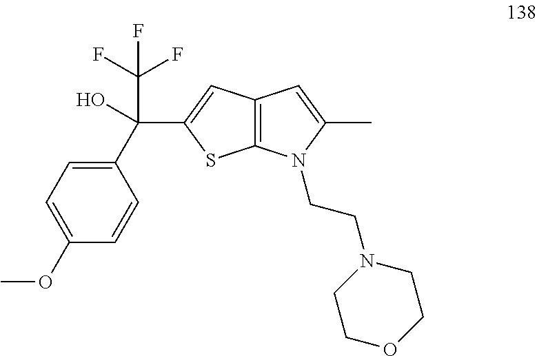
C1(C(C2=CC3=C(S2)N(CCN2CCOCC2)C(C)=C3)(O)C(F)(F)F)=CC=C(OC)C=C1
